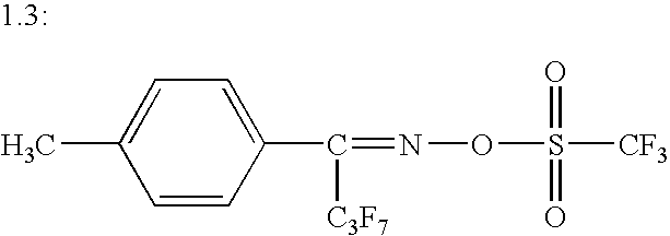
C1=CC(C(=NOS(=O)(=O)[CF3])[C3F7])=CC=C1C
